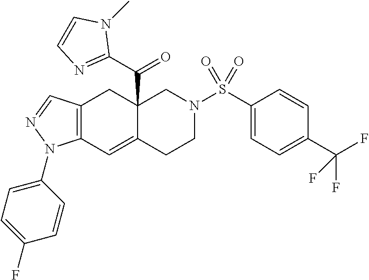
C12=C(C=C3C(C(C4=NC=CN4C)=O)(C1)CN(S(C1=CC=C(C(F)(F)F)C=C1)(=O)=O)CC3)N(C1=CC=C(F)C=C1)N=C2
